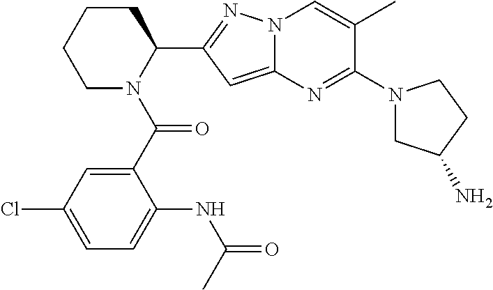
C1CCN(C(C2=CC(Cl)=CC=C2NC(C)=O)=O)C(C2=NN3C(=C2)N=C(N2CC(N)CC2)C(C)=C3)C1
